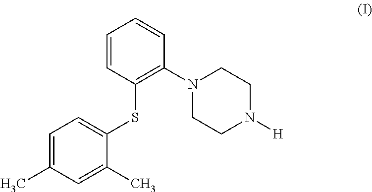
C1=CC(SC2=CC=C(C)C=C2C)=C(N2CCN([H])CC2)C=C1
